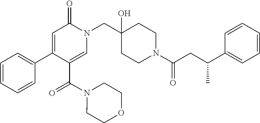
N1(CC2(O)CCN(C(=O)CC(C3=CC=CC=C3)C)CC2)C(=O)C=C(C2=CC=CC=C2)C(C(N2CCOCC2)=O)=C1
